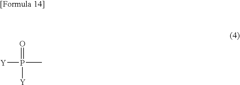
[Y]P(C)(=O)[Y]
